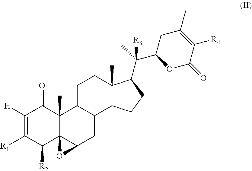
C1([H])=C([R1])C([R2])C23C(C)(C1=O)C1C(CC2O3)C2C(C)(CC1)C(C(C1OC(=O)C([R4])=C(C)C1)(C)[R3])CC2
